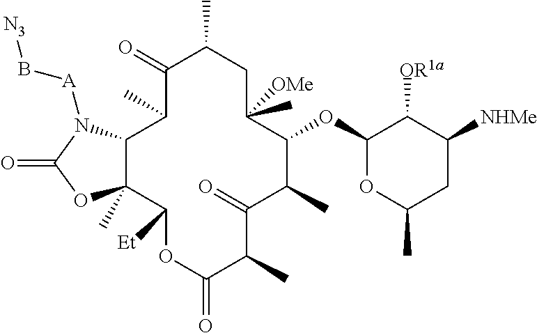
C1(=O)C(C)C2C(C)(C([Et])OC(=O)C(C)C(=O)C(C)C(OC3OC(C)CC([NHMe])C3[OR1a])C(C)([OMe])CC1C)OC(=O)N2[A]B[N3]
